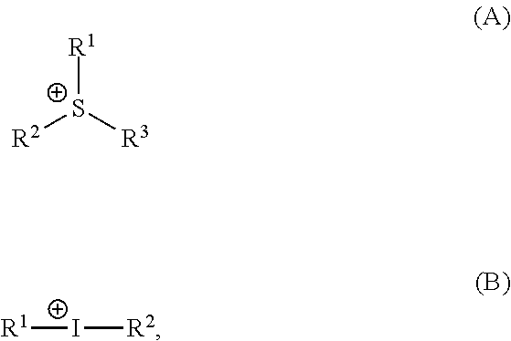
[R1][S+]([R3])[R2].[R1][I+][R2]
